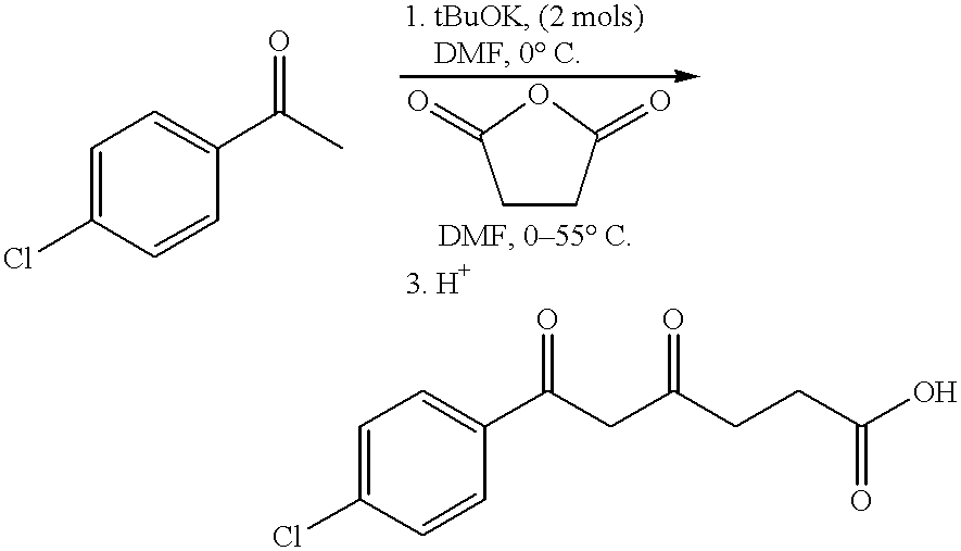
C1=C(Cl)C=CC(C(C)=O)=C1.C1CC(=O)OC1=O.C1=C(Cl)C=CC(C(CC(CCC(O)=O)=O)=O)=C1
